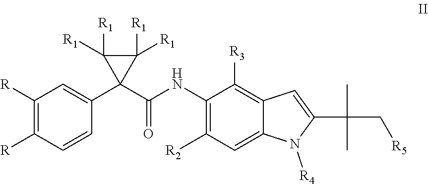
C1([R])=C([R])C=CC(C2(C(=O)NC3=C([R2])C=C4C(=C3[R3])C=C(C(C[R5])(C)C)N4[R4])C([R1])([R1])C2([R1])[R1])=C1
